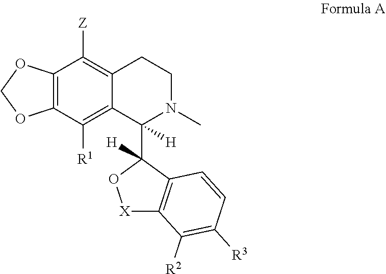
C12=C(C([R1])=C3C(=C1[Z])CCN(C)C3([H])C1([H])C3=C([X]O1)C([R2])=C([R3])C=C3)OCO2
